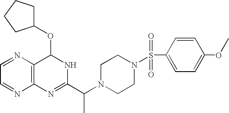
C1=NC2=C(N=C1)N=C(C(N1CCN(S(C3=CC=C(OC)C=C3)(=O)=O)CC1)C)NC2OC1CCCC1
